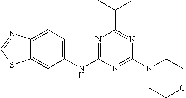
C1=C(NC2=NC(C(C)C)=NC(N3CCOCC3)=N2)C=C2C(=C1)N=CS2
